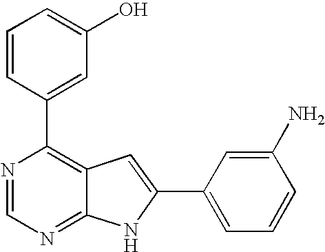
N1=CN=C2C(=C1C1=CC(O)=CC=C1)C=C(C1=CC=CC(N)=C1)N2
